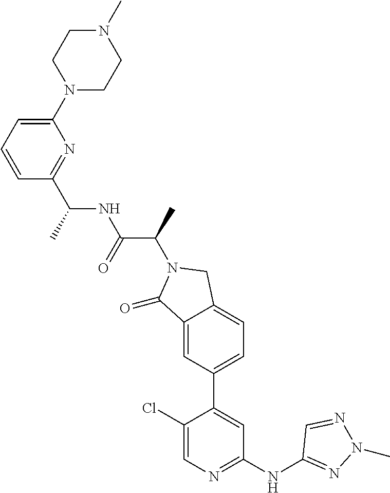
C1(=O)C2=CC(C3=CC(NC4=NN(C)N=C4)=NC=C3Cl)=CC=C2CN1C(C)C(NC(C1=NC(N2CCN(C)CC2)=CC=C1)C)=O
